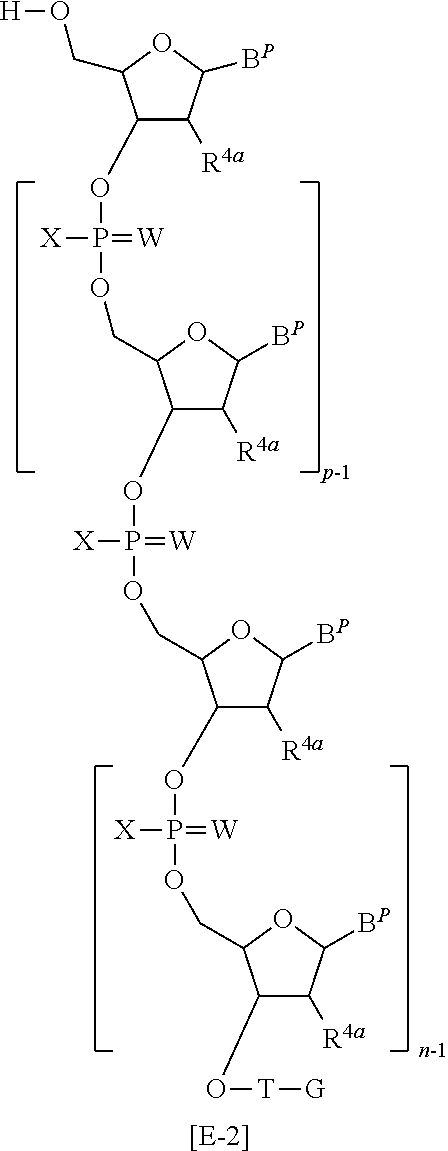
C1(OP([X])(=[W])OCC2C(OP([X])(OCC3C(OP([X])(=[W])OCC4C(O[T][G])C([R4a])C([BP])O4)C([R4a])C([BP])O3)=[W])C([R4a])C([BP])O2)C([R4a])C([BP])OC1CO[H].[[E-2]]
